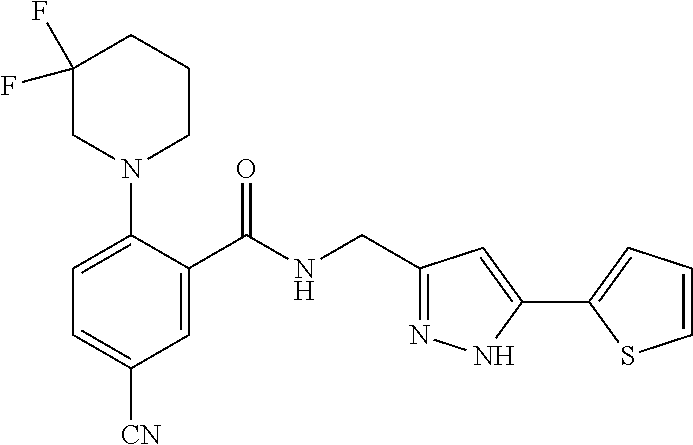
C1=C(N2CC(F)(F)CCC2)C(C(NCC2=NNC(C3=CC=CS3)=C2)=O)=CC([CN])=C1
